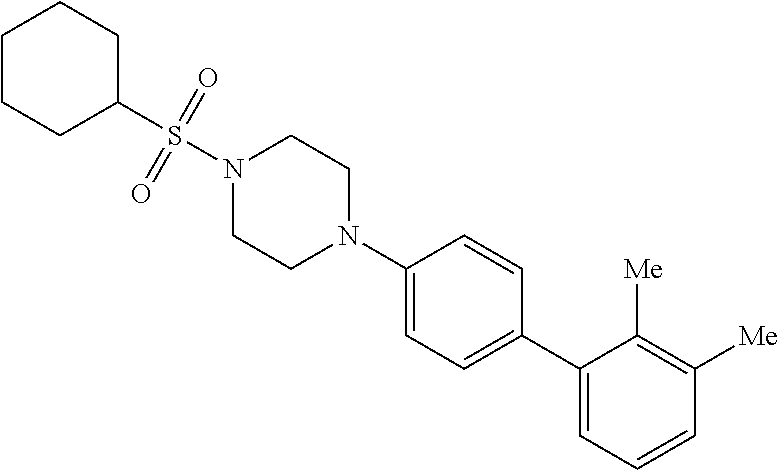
N1(C2=CC=C(C3=CC=CC([Me])=C3[Me])C=C2)CCN(S(C2CCCCC2)(=O)=O)CC1
